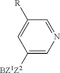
C1([BZ1Z2])=CN=CC([R])=C1
